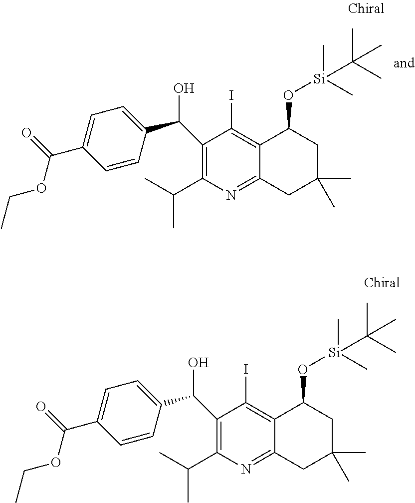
C12=C(I)C(C(C3=CC=C(C(OCC)=O)C=C3)O)=C(C(C)C)N=C1CC(C)(C)CC2O[Si](C(C)(C)C)(C)C.C12=C(I)C(C(C3=CC=C(C(OCC)=O)C=C3)O)=C(C(C)C)N=C1CC(C)(C)CC2O[Si](C(C)(C)C)(C)C
